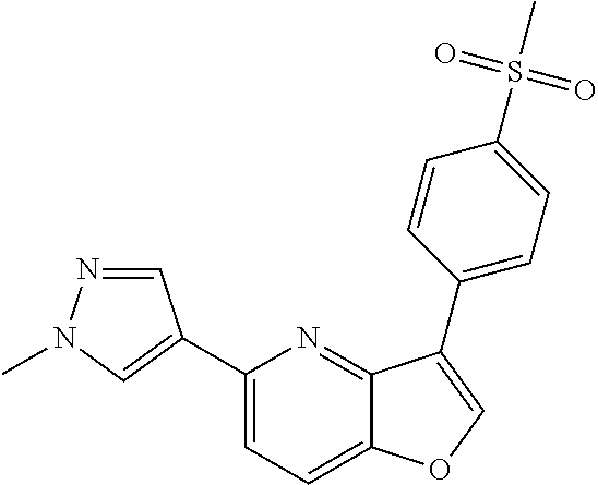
C1=NN(C)C=C1C1=CC=C2C(=N1)C(C1=CC=C(S(C)(=O)=O)C=C1)=CO2
